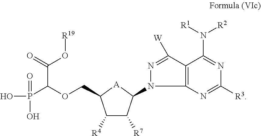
C1([R3])=NC2=C(C([W])=NN2C2C([R7])C([R4])C(COC(P(O)(=O)O)C(O[R19])=O)[A]2)C(N([R1])[R2])=N1
